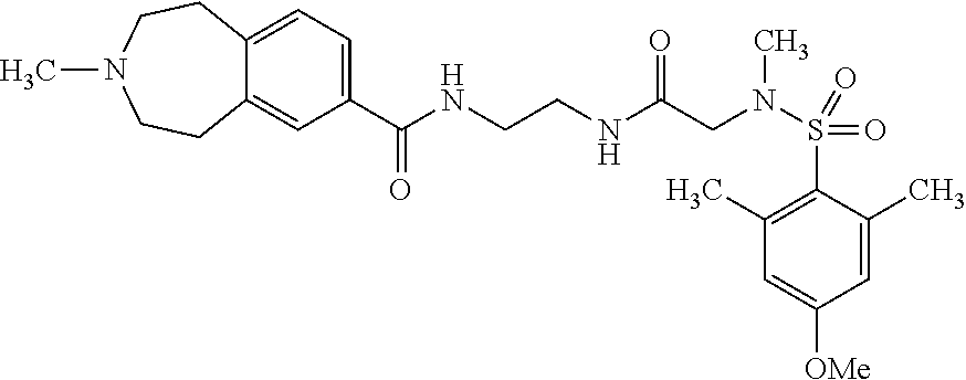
C(CN(C)S(=O)(=O)C1=C(C)C=C([OMe])C=C1C)(=O)NCCNC(C1=CC=C2C(=C1)CCN(C)CC2)=O
